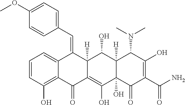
C1=CC(O)=C2C(=C1)C(=CC1=CC=C(OC)C=C1)C1([H])C(=C(O)C3(O)C([H])(C1O)C(N(C)C)C(O)=C(C(N)=O)C3=O)C2=O
